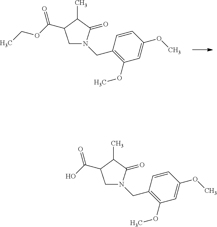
C1(OC)=C(CN2CC(C(OCC)=O)C(C)C2=O)C=CC(OC)=C1.C1(OC)=C(CN2CC(C(O)=O)C(C)C2=O)C=CC(OC)=C1
